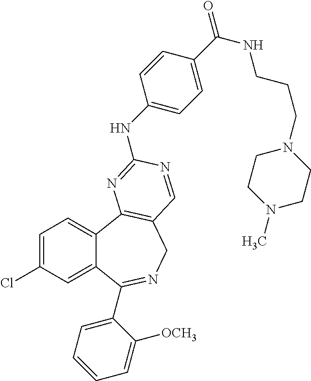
C1=C(Cl)C=C2C(=C1)C1=C(CN=C2C2=CC=CC=C2[OCH3])C=NC(NC2=CC=C(C(NCCCN3CCN(C)CC3)=O)C=C2)=N1
